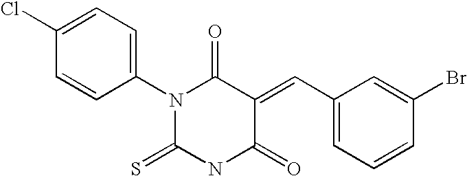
C1(N2C(=S)NC(=O)C(=CC3=CC=CC(Br)=C3)C2=O)=CC=C(Cl)C=C1
